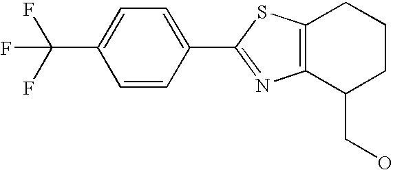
C12=C(C(CO)CCC1)N=C(C1=CC=C(C(F)(F)F)C=C1)S2
